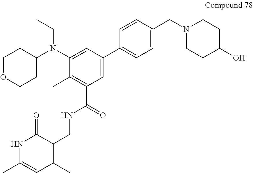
C1(N(C2=CC(C3=CC=C(CN4CCC(O)CC4)C=C3)=CC(C(NCC3=C(C)C=C(C)NC3=O)=O)=C2C)CC)CCOCC1
